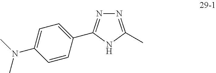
N1=C(C)NC(C2=CC=C(N(C)C)C=C2)=N1
